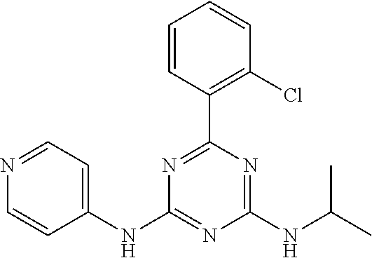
C1=CC(C2=NC(NC3=CC=NC=C3)=NC(NC(C)C)=N2)=C(Cl)C=C1
